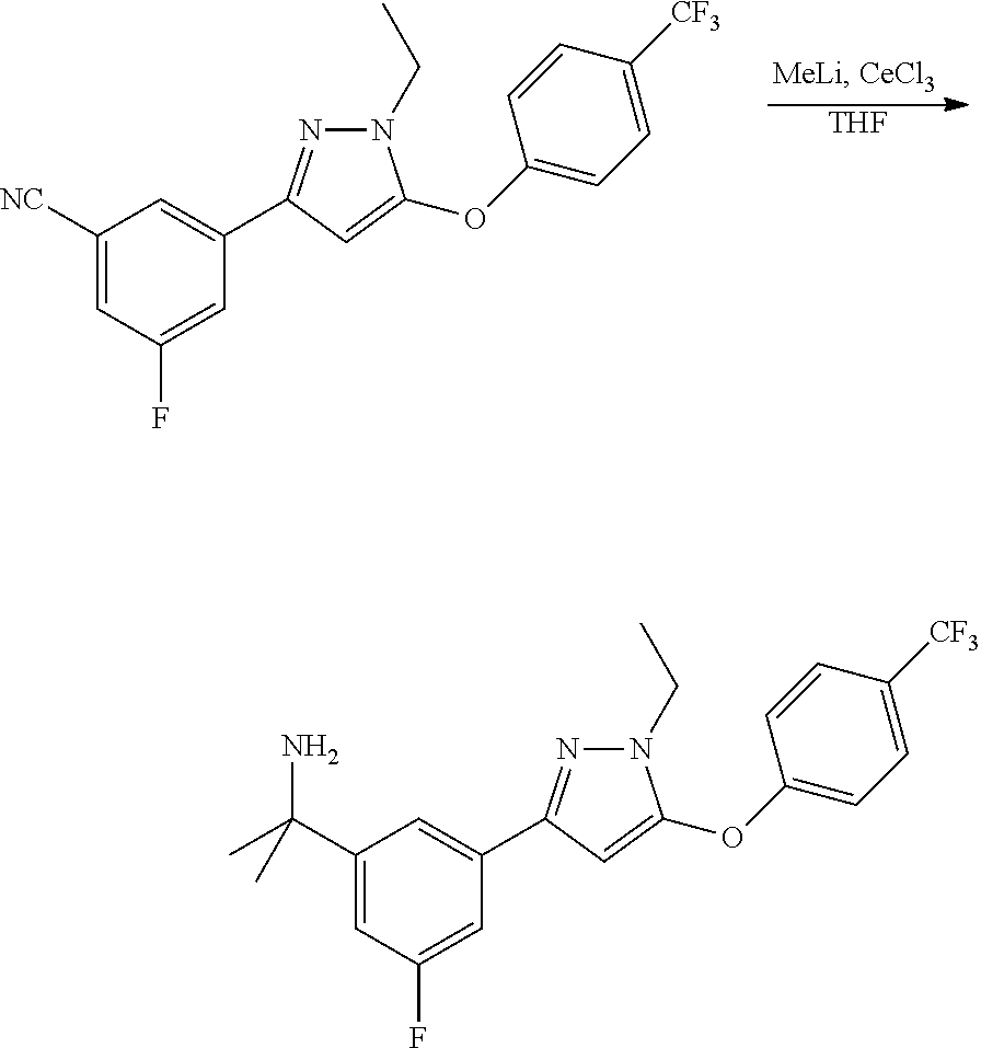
[THF].C1([NC])=CC(F)=CC(C2=NN(CC)C(OC3=CC=C([CF3])C=C3)=C2)=C1.C1(C(C)(N)C)=CC(F)=CC(C2=NN(CC)C(OC3=CC=C([CF3])C=C3)=C2)=C1
